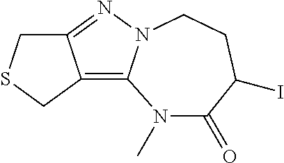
N1(C)C(=O)C(I)CCN2C1=C1C(=N2)CSC1
